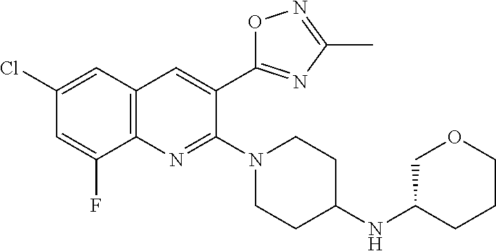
C1(Cl)=CC2=C(N=C(N3CCC(NC4COCCC4)CC3)C(C3=NC(C)=NO3)=C2)C(F)=C1
